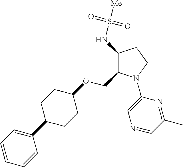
C1(NS([Me])(=O)=O)C(COC2CCC(C3=CC=CC=C3)CC2)N(C2=CN=CC(C)=N2)CC1
